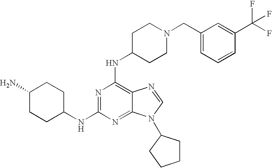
C1(N)CCC(NC2=NC(NC3CCN(CC4=CC=CC(C(F)(F)F)=C4)CC3)=C3C(=N2)N(C2CCCC2)C=N3)CC1
